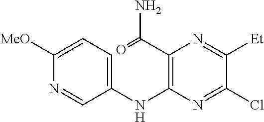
C1([MeO])=CC=C(NC2=C(C(=O)N)N=C([Et])C(Cl)=N2)C=N1
